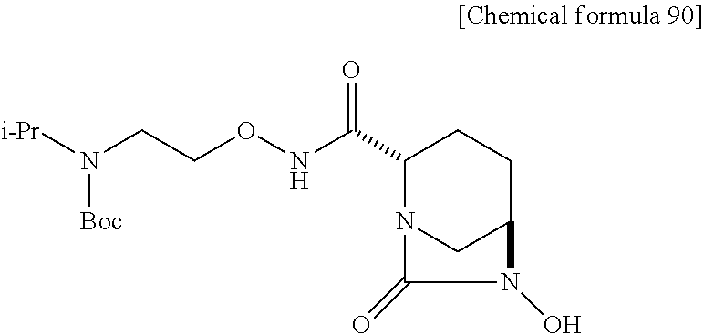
C1(C(NOCCN([i-Pr])[Boc])=O)N2CC(CC1)N(O)C2=O
